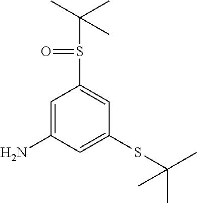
NC1=CC(S(C(C)(C)C)=O)=CC(SC(C)(C)C)=C1
